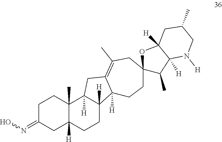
C1C(=NO)CC2([H])C(C)(C1)C1([H])C([H])(CC2)C2([H])C(=C(C)CC3(CC2)C(C)C2([H])C([H])(O3)CC(C)CN2[H])C1
